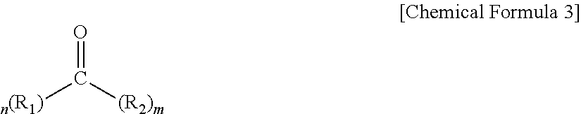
[n(R1)]C([(R2)m])=O
